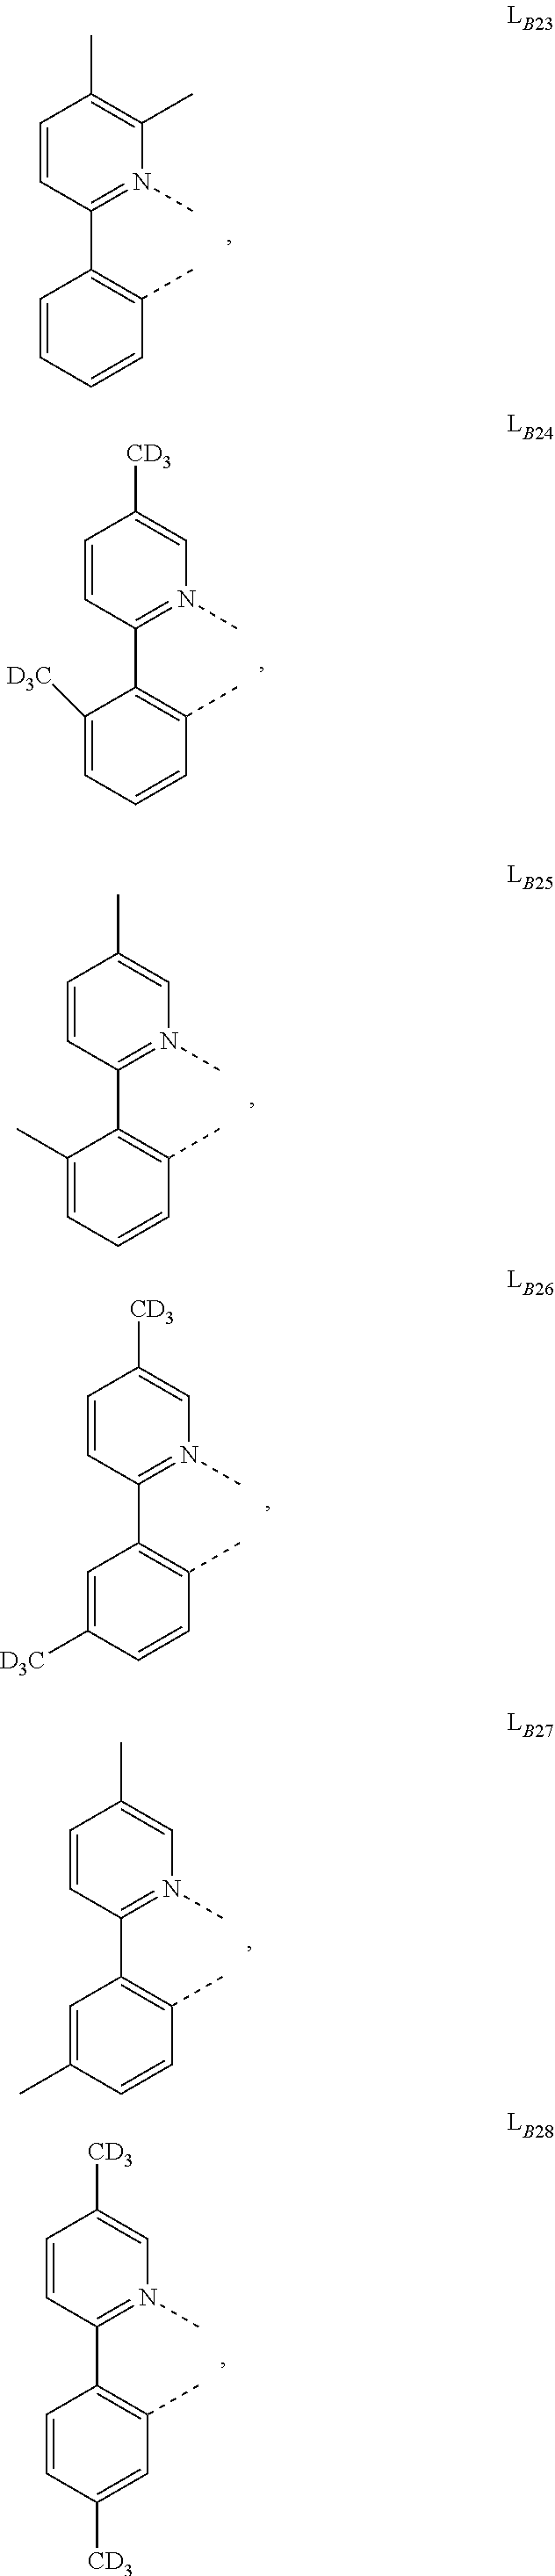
C1=CC(C)=C(C2=N(C)C=C([CD3])C=C2)C=C1[D3C].C1=CC(C)=C(C2=N(C)C=C(C)C=C2)C(C)=C1.C1=CC(C)=C(C2=N(C)C(C)=C(C)C=C2)C=C1.C1=CC(C)=C(C2=N(C)C=C([CD3])C=C2)C([D3C])=C1.C1=CC(C)=C(C2=N(C)C=C(C)C=C2)C=C1C.C1([CD3])=CC(C)=C(C2=N(C)C=C([CD3])C=C2)C=C1
